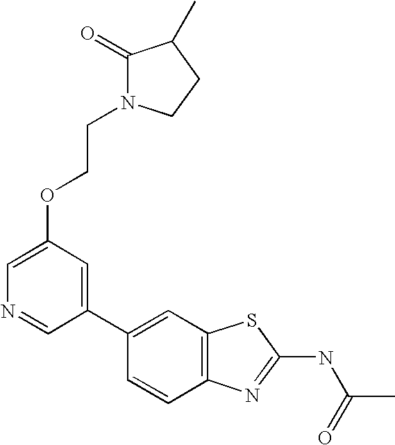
C1(C2=CC3=C(C=C2)N=C(NC(=O)C)S3)=CC(OCCN2C(=O)C(C)CC2)=CN=C1
